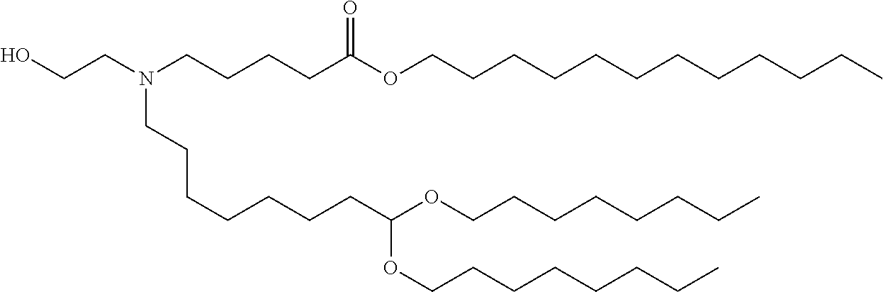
C(CCCC)CCCOC(CCCCCCCN(CCCCC(OCCCCCCCCCCCC)=O)CCO)OCCCCCCCC
